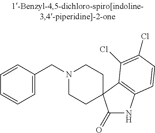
N1(CC2=CC=CC=C2)CCC2(CC1)C(=O)NC1=C2C(Cl)=C(Cl)C=C1
